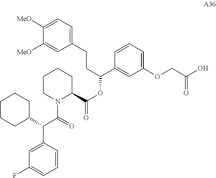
C1N(C(=O)C(C2=CC(F)=CC=C2)C2CCCCC2)C(C(=O)OC(C2=CC(OCC(O)=O)=CC=C2)CCC2=CC=C([MeO])C([MeO])=C2)CCC1
